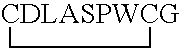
[CDLASPWCG]1CC1
